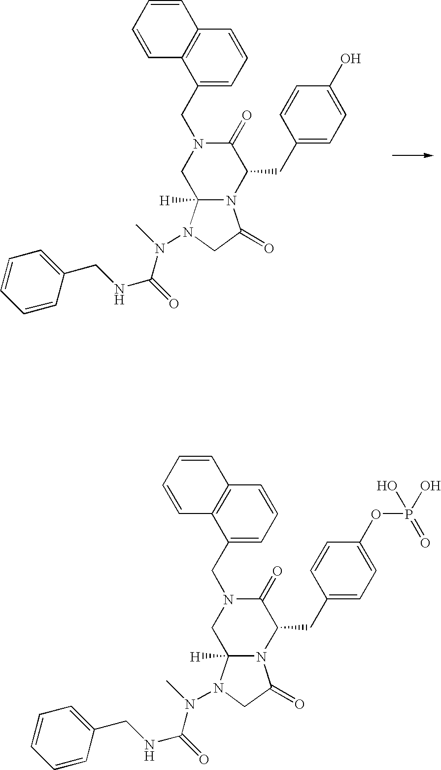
C12=C(C=CC=C1CN1C(=O)C(CC3=CC=C(O)C=C3)N3C([H])(C1)N(N(C(NCC1=CC=CC=C1)=O)C)CC3=O)C=CC=C2.C12=C(C=CC=C1CN1C(=O)C(CC3=CC=C(OP(O)(O)=O)C=C3)N3C([H])(C1)N(N(C(NCC1=CC=CC=C1)=O)C)CC3=O)C=CC=C2
